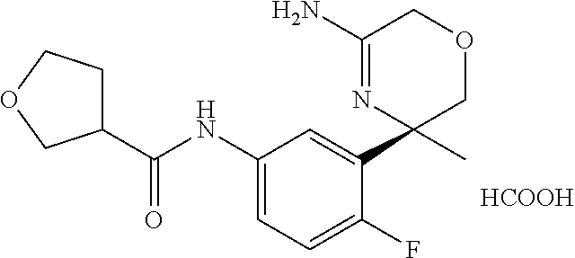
C1(NC(C2CCOC2)=O)=CC=C(F)C(C2(C)N=C(N)COC2)=C1.[HCOOH]
